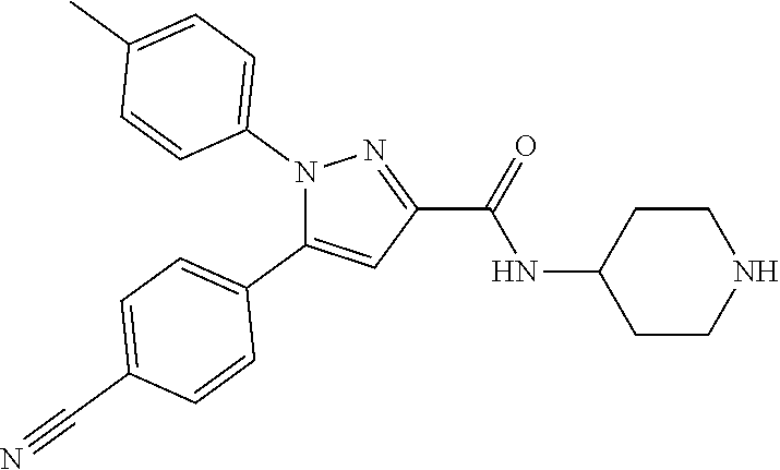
C1=C(C#N)C=CC(C2=CC(C(=O)NC3CCNCC3)=NN2C2=CC=C(C)C=C2)=C1
